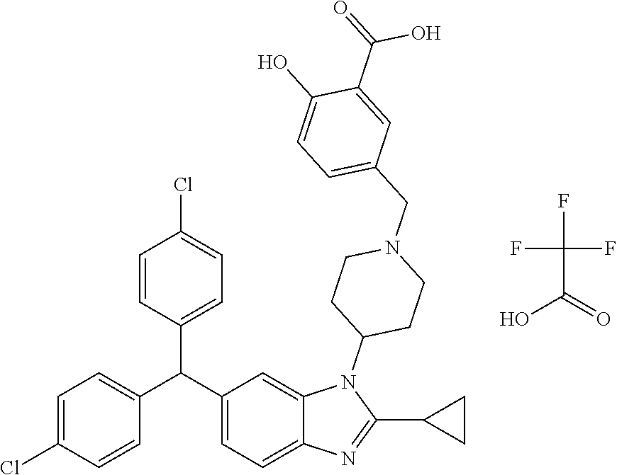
C1=C(Cl)C=CC(C(C2=CC=C3C(=C2)N(C2CCN(CC4=CC=C(O)C(C(=O)O)=C4)CC2)C(C2CC2)=N3)C2=CC=C(Cl)C=C2)=C1.FC(C(=O)O)(F)F
